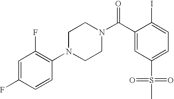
C1=C(F)C=CC(N2CCN(C(C3=CC(S(=O)(=O)C)=CC=C3I)=O)CC2)=C1F
